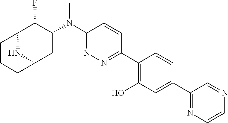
C1(N(C2C(F)C3CCCC(C2)N3)C)=NN=C(C2=C(O)C=C(C3=NC=CN=C3)C=C2)C=C1
